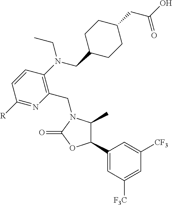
C1(C2=CC([F3C])=CC([CF3])=C2)C(C)N(CC2=C(N(CC)CC3CCC(CC(=O)O)CC3)C=CC([R])=N2)C(=O)O1
